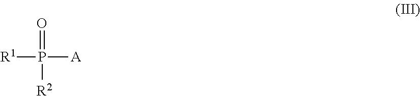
[R1]P(=O)([R2])[A]
